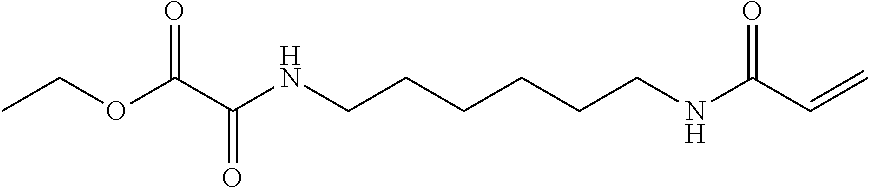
CCOC(C(NCCCCCCNC(C=C)=O)=O)=O
